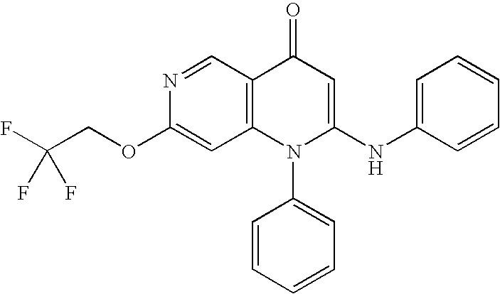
O(C1=CC2=C(C=N1)C(=O)C=C(NC1=CC=CC=C1)N2C1=CC=CC=C1)CC(F)(F)F
